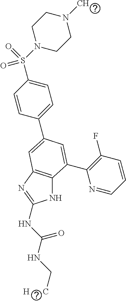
N1C2=C(N=C1NC(NC[H      C])=O)C=C(C1=CC=C(S(N3CCN(C)CC3)(=O)=O)C=C1)C=C2C1=C(F)C=CC=N1
